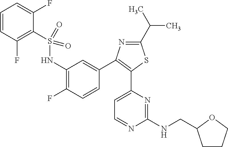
C1=CC(F)=C(S(NC2=C(F)C=CC(C3=C(C4=CC=NC(NCC5CCCO5)=N4)SC(C(C)C)=N3)=C2)(=O)=O)C(F)=C1
